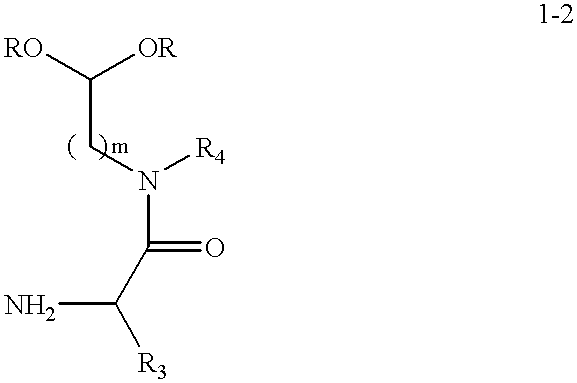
C(CN(C(C([R3])N)=O)[R4])([RO])[OR]
